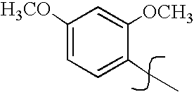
C1=C(CC)C([OCH3])=CC([H3CO])=C1
